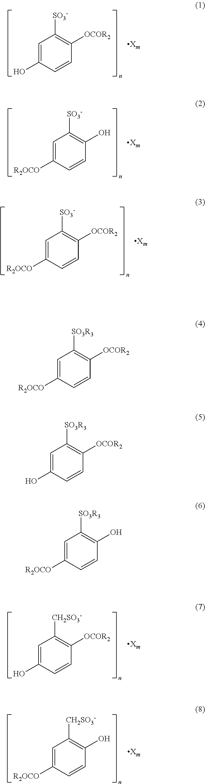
C1=C(O)C=CC([OCOR2])=C1[SO3-].C1=C([R2OCO])C=CC([OCOR2])=C1[SO3-].C1=C([R2OCO])C=CC([OCOR2])=C1[SO3R3].C1=C([R2OCO])C=CC(O)=C1[SO3-].C1=C(O)C=CC([OCOR2])=C1[CH2SO3-].C1=C([R2OCO])C=CC(O)=C1[CH2SO3-].C1=C(O)C=CC([OCOR2])=C1[SO3R3].C1=C([R2OCO])C=CC(O)=C1[SO3R3]
